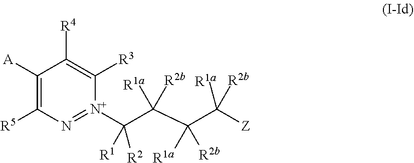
C1([A])=C([R5])N=[N+](C(C(C(C([Z])([R1a])[R2b])([R1a])[R2b])([R1a])[R2b])([R2])[R1])C([R3])=C1[R4]
